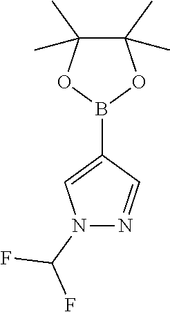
N1(C(F)F)N=CC(B2OC(C)(C)C(C)(C)O2)=C1
